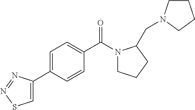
C1=C(C2=CC=C(C(N3CCCC3CN3CCCC3)=O)C=C2)N=NS1
